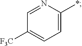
C1([F3C])=CC=C(*)N=C1
